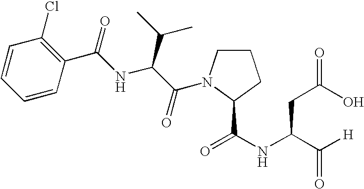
C1=CC=CC(C(NC(C(=O)N2CCCC2C(NC(C([H])=O)CC(O)=O)=O)C(C)C)=O)=C1Cl
